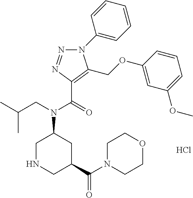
C1NCC(C(N2CCOCC2)=O)CC1N(CC(C)C)C(=O)C1=C(COC2=CC(OC)=CC=C2)N(C2=CC=CC=C2)N=N1.Cl
